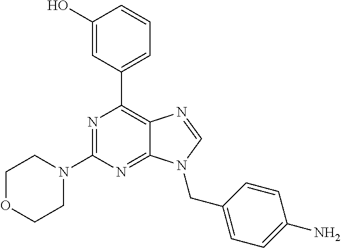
N1=C(N2CCOCC2)N=C2C(=C1C1=CC=CC(O)=C1)N=CN2CC1=CC=C(N)C=C1
